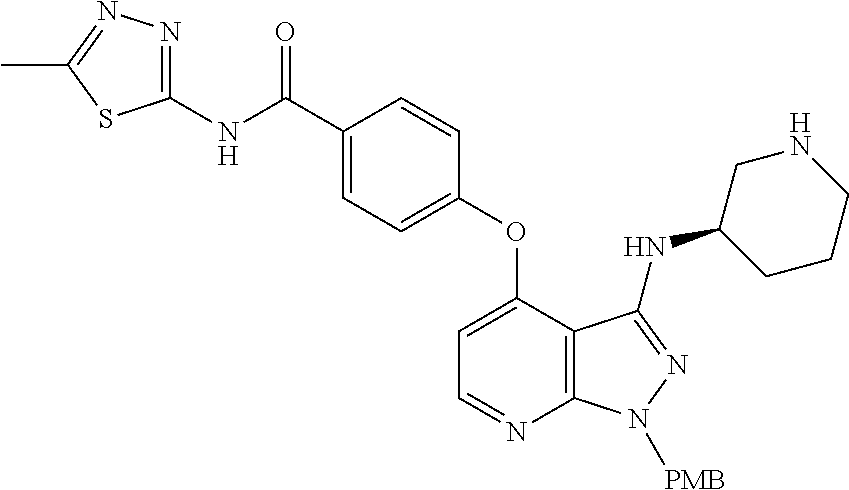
C1(NC(C2=CC=C(OC3=CC=NC4=C3C(NC3CNCCC3)=NN4[PMB])C=C2)=O)=NN=C(C)S1
